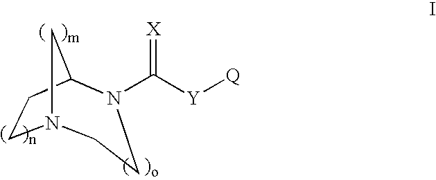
N12CCC(C1)N(C([Y][Q])=[X])CC2
